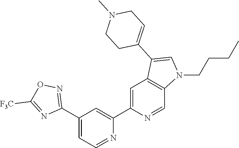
N1=CC=C(C2=NOC([F3C])=N2)C=C1C1=CC2=C(C=N1)N(CCCC)C=C2C1=CCN(C)CC1
